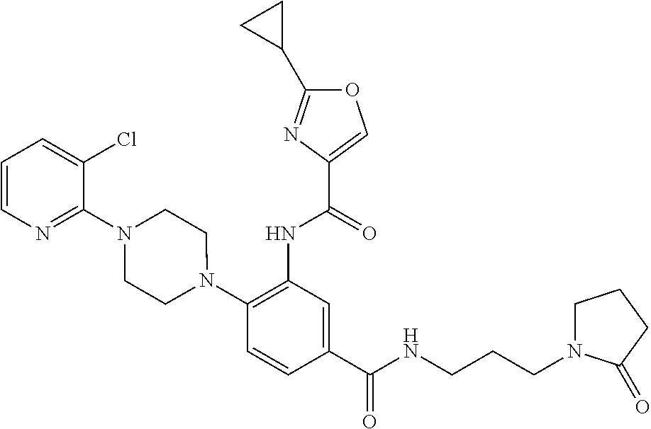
C1(NC(=O)C2=COC(C3CC3)=N2)=C(N2CCN(C3=NC=CC=C3Cl)CC2)C=CC(C(=O)NCCCN2CCCC2=O)=C1
